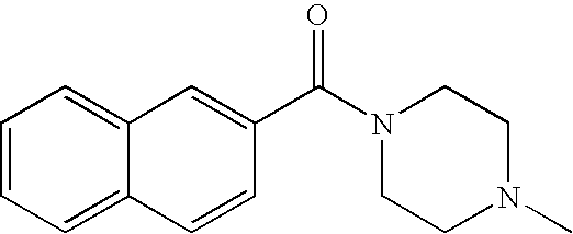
C1=CC=C2C(=C1)C=C(C(N1CCN(C)CC1)=O)C=C2
